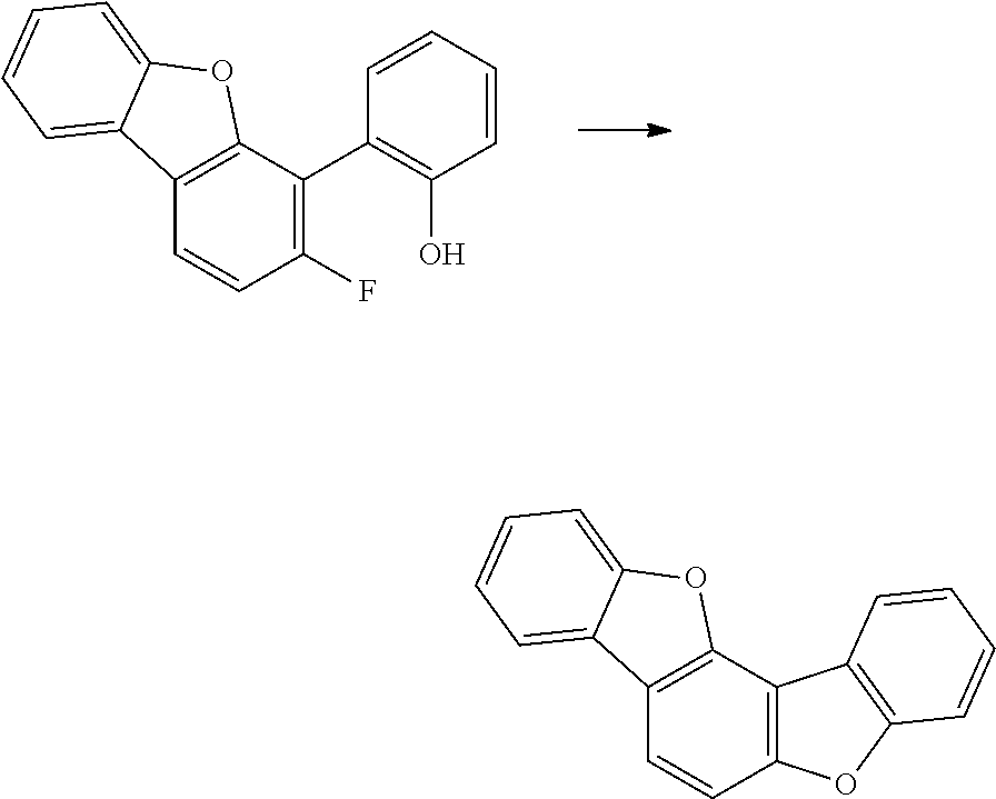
C12=C(C(C3=C(O)C=CC=C3)=C(F)C=C1)OC1=CC=CC=C21.C12=C(C3=C(C=C1)OC1=C3C=CC=C1)OC1=CC=CC=C21
